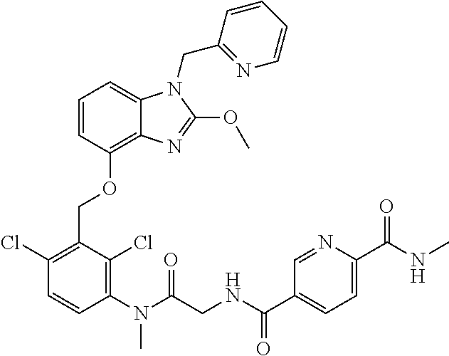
C1=CC(OCC2=C(Cl)C=CC(N(C(CNC(C3=CC=C(C(NC)=O)N=C3)=O)=O)C)=C2Cl)=C2C(=C1)N(CC1=NC=CC=C1)C(OC)=N2
